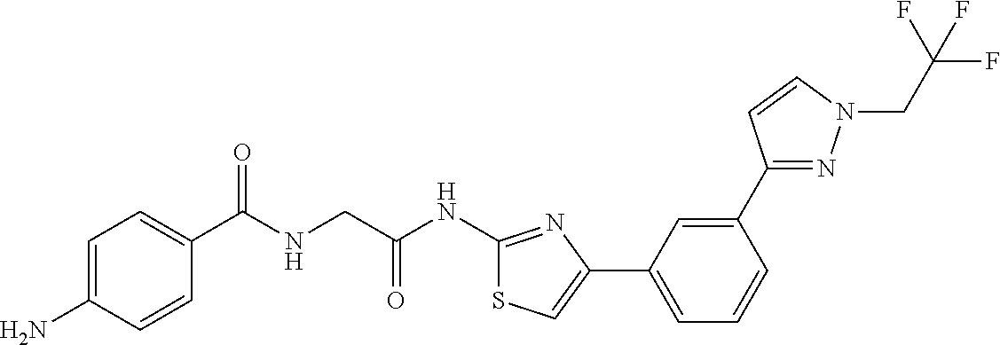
C1=C(N)C=CC(C(NCC(NC2=NC(C3=CC=CC(C4=NN(CC(F)(F)F)C=C4)=C3)=CS2)=O)=O)=C1
